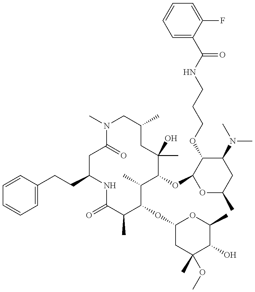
C1(CCC2=CC=CC=C2)NC(=O)C(C)C(OC2CC(OC)(C)C(O)C(C)O2)C(C)C(OC2OC(C)CC(N(C)C)C2OCCCNC(C2=CC=CC=C2F)=O)C(C)(O)CC(C)CN(C)C(=O)C1
